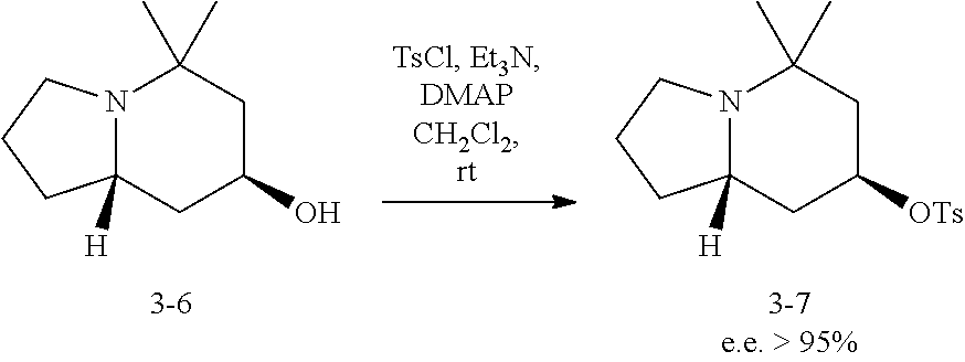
N12C([H])(CC([OTs])CC1(C)C)CCC2.N12C([H])(CC(O)CC1(C)C)CCC2
